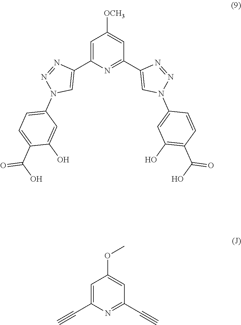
C1(N2N=NC(C3=NC(C4=CN(C5=CC=C(C(O)=O)C(O)=C5)N=N4)=CC([OCH3])=C3)=C2)=CC(O)=C(C(=O)O)C=C1.C1(OC)=CC(C#C)=NC(C#C)=C1
